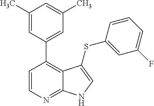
C1=CN=C2C(=C1C1=CC(C)=CC(C)=C1)C(SC1=CC(F)=CC=C1)=CN2
